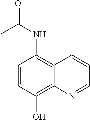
C1=CC(O)=C2C(=C1NC(=O)C)C=CC=N2
